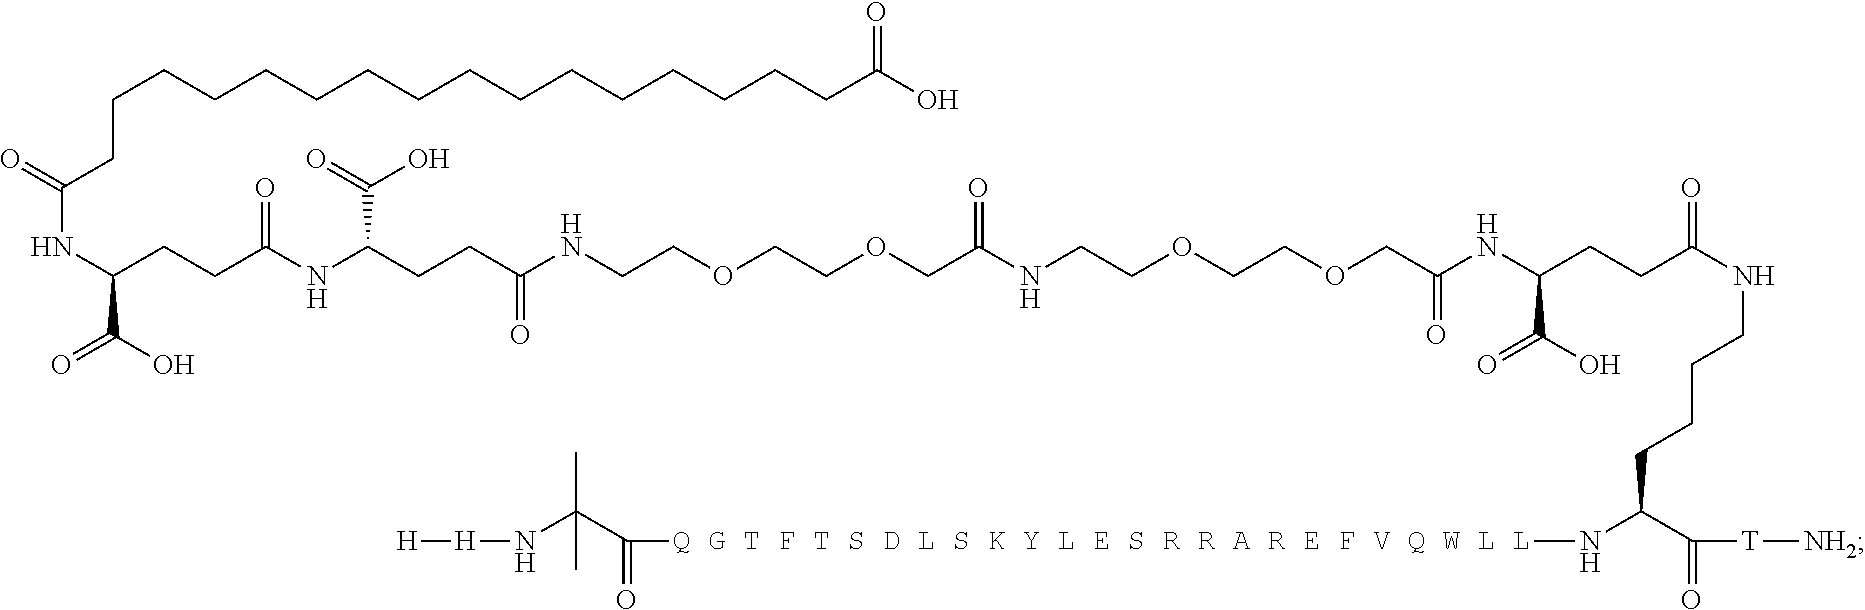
C(OCCOCC(NCCOCCOCC(NC(CCC(NCCCCC(N[Q G T F T S D L S K Y L E S R R A R E F V Q W L L]C(C(N[H][H])(C)C)=O)C([T][NH2])=O)=O)C(O)=O)=O)=O)CNC(CCC(NC(=O)CCC(NC(CCCCCCCCCCCCCCCCC(O)=O)=O)C(O)=O)C(O)=O)=O
